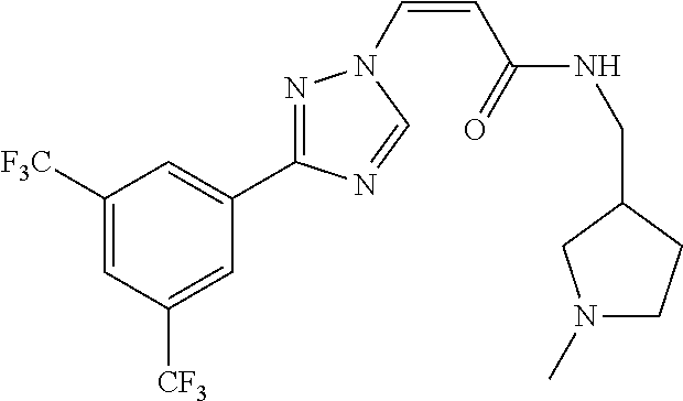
C1([F3C])=CC([CF3])=CC(C2=NN(C=CC(=O)NCC3CCN(C)C3)C=N2)=C1
